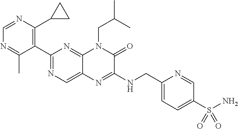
C1(C2=NC=C3C(=N2)N(CC(C)C)C(=O)C(NCC2=CC=C(S(N)(=O)=O)C=N2)=N3)=C(C2CC2)N=CN=C1C
